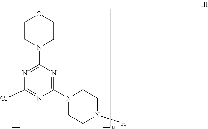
C1CN(C2=NC(Cl)=NC(N3CCN([H])CC3)=N2)CCO1
